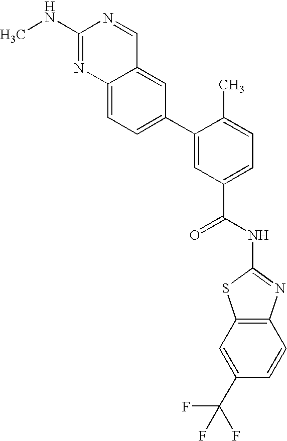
C1(NC)=NC2=CC=C(C3=CC(C(NC4=NC5=C(S4)C=C(C(F)(F)F)C=C5)=O)=CC=C3C)C=C2C=N1
